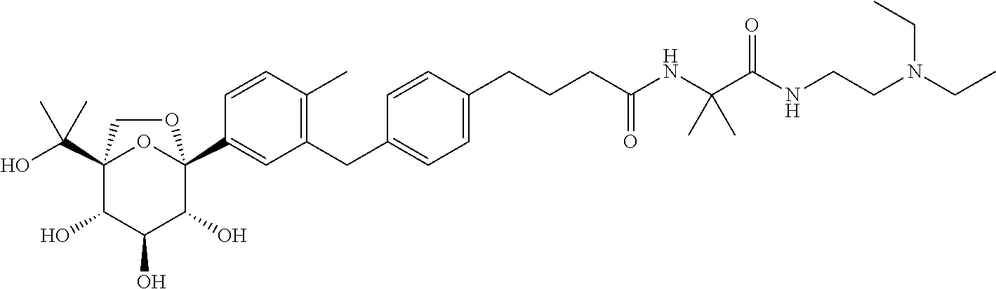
N(CC)(CCNC(C(NC(CCCC1=CC=C(CC2=C(C)C=CC(C34C(O)C(O)C(O)C(C(O)(C)C)(O3)CO4)=C2)C=C1)=O)(C)C)=O)CC
